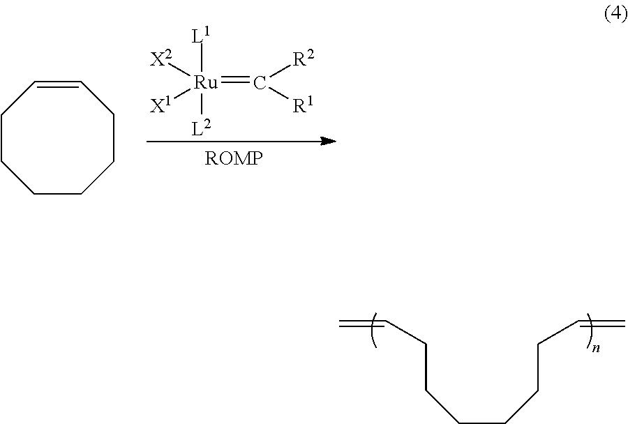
C(CCCC=C)CCC=C.[Ru](=C([R2])[R1])([L1])([L2])([X2])[X1].C1CCCC=CCC1
